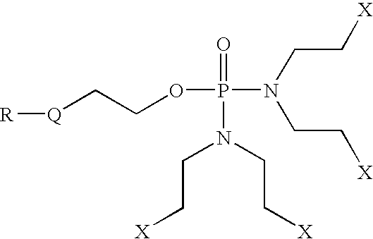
O=P(N(CC[X])CC[X])(OCC[Q][R])N(CC[X])CC[X]
